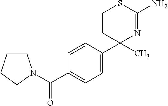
C1CC(C)(C2=CC=C(C(=O)N3CCCC3)C=C2)N=C(N)S1
